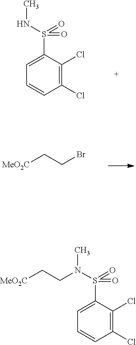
C1(Cl)=C(Cl)C(S(NC)(=O)=O)=CC=C1.[MeO2C]CCBr.C1(Cl)=C(Cl)C(S(N(CC[MeO2C])C)(=O)=O)=CC=C1
